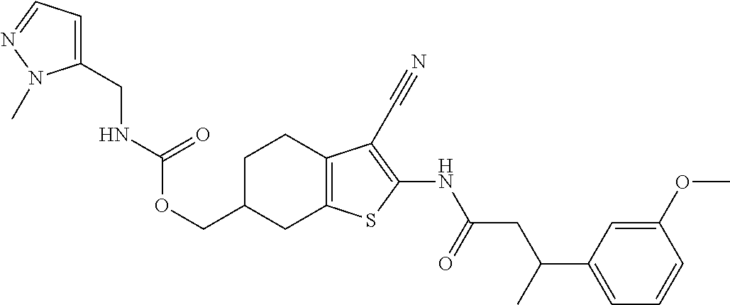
C(C1CC2=C(CC1)C(C#N)=C(NC(CC(C1=CC=CC(OC)=C1)C)=O)S2)OC(=O)NCC1=CC=NN1C
